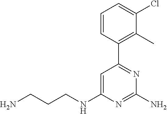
C(CCNC1=CC(C2=C(C)C(Cl)=CC=C2)=NC(N)=N1)N
